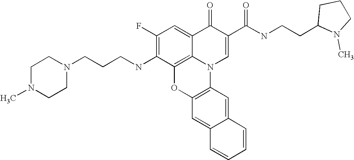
C1(F)=C(NCCCN2CCN(C)CC2)C2=C3C(=C1)C(=O)C(C(NCCC1N(C)CCC1)=O)=CN3C1=C(O2)C=C2C(=C1)C=CC=C2
